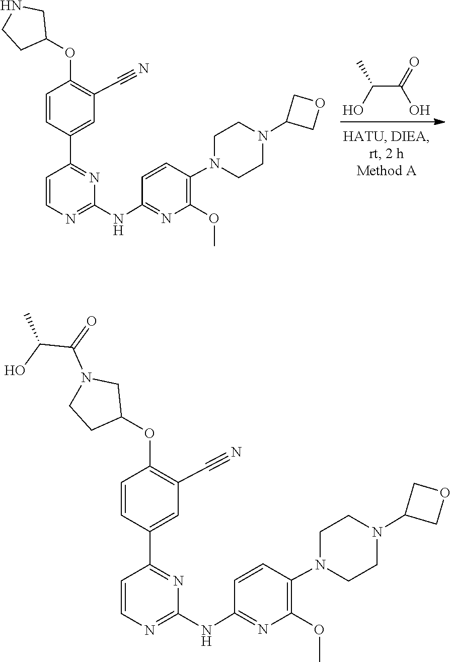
C(C(O)=O)(O)C.C1CN(C2=C(OC)N=C(NC3=NC=CC(C4=CC(C#N)=C(OC5CCNC5)C=C4)=N3)C=C2)CCN1C1COC1.C1CN(C2=C(OC)N=C(NC3=NC=CC(C4=CC(C#N)=C(OC5CCN(C(=O)C(O)C)C5)C=C4)=N3)C=C2)CCN1C1COC1
